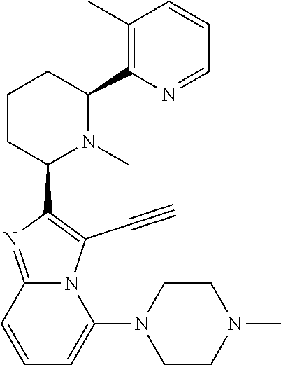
C1CC(C2=C(C#C)N3C(=N2)C=CC=C3N2CCN(C)CC2)N(C)C(C2=C(C)C=CC=N2)C1
